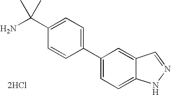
C1(C2=CC=C3C(=C2)C=NN3)=CC=C(C(N)(C)C)C=C1.[2HCl]
